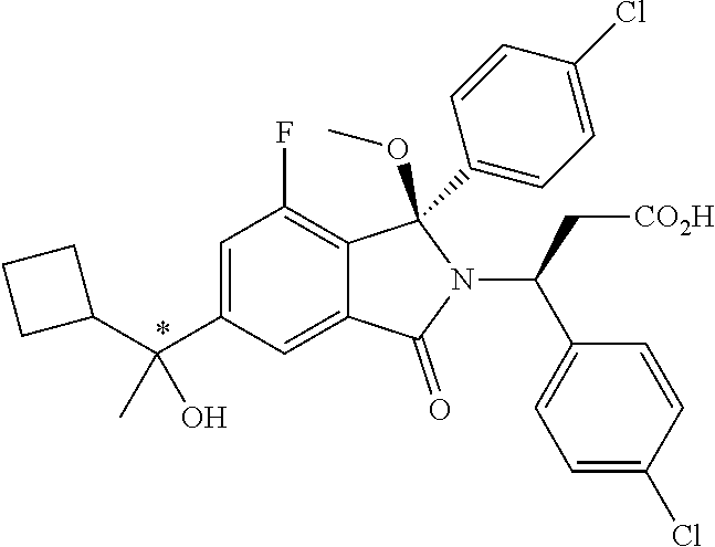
C1(C(C2=CC(F)=C3C(=C2)C(=O)N(C(C[CO2H])C2=CC=C(Cl)C=C2)C3(C2=CC=C(Cl)C=C2)OC)(O)C)CCC1
